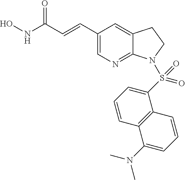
C1(C=CC(NO)=O)=CN=C2C(=C1)CCN2S(C1=CC=CC2=C1C=CC=C2N(C)C)(=O)=O
